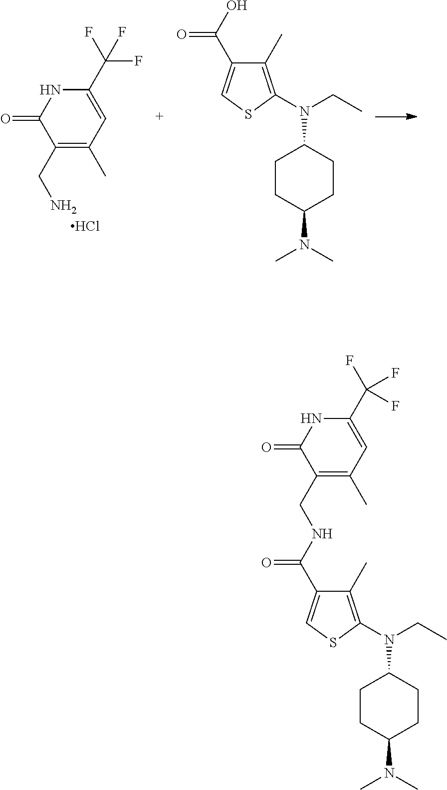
C1=C(C(F)(F)F)NC(=O)C(CN)=C1C.Cl.S1C(N(CC)C2CCC(N(C)C)CC2)=C(C)C(C(O)=O)=C1.S1C(N(CC)C2CCC(N(C)C)CC2)=C(C)C(C(NCC2=C(C)C=C(C(F)(F)F)NC2=O)=O)=C1
